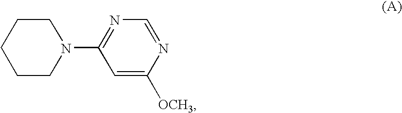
N1=CN=C(N2CCCCC2)C=C1[OCH3]
